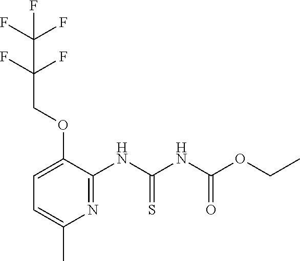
C1=C(OCC(F)(F)C(F)(F)F)C(NC(NC(OCC)=O)=S)=NC(C)=C1
